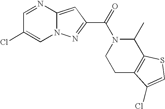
C1=NC2=CC(C(=O)N3C(C)C4=C(CC3)C(Cl)=CS4)=NN2C=C1Cl
